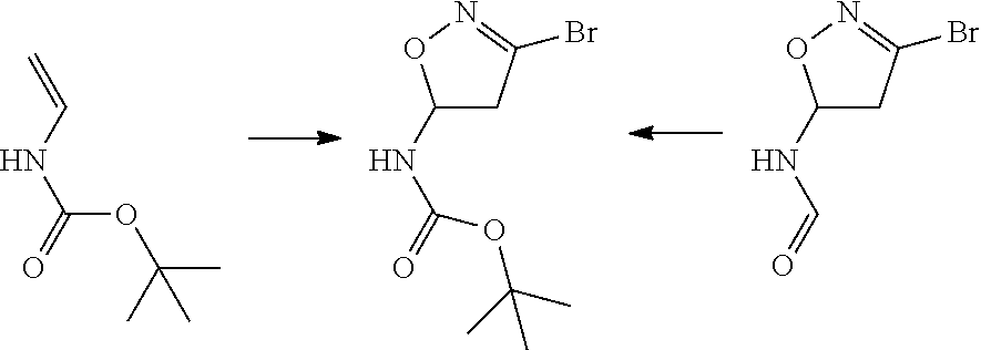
C(OC(C)(C)C)(=O)NC=C.C(=O)(NC1CC(Br)=NO1)OC(C)(C)C.C(=O)NC1CC(Br)=NO1
